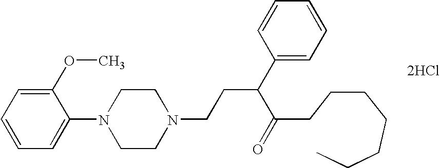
C1(OC)=CC=CC=C1N1CCN(CCC(C2=CC=CC=C2)C(=O)CCCCCCC)CC1.[2HCl]
